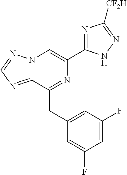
N12C(=NC=N1)C(CC1=CC(F)=CC(F)=C1)=NC(C1=NC([CF2H])=NN1)=C2
